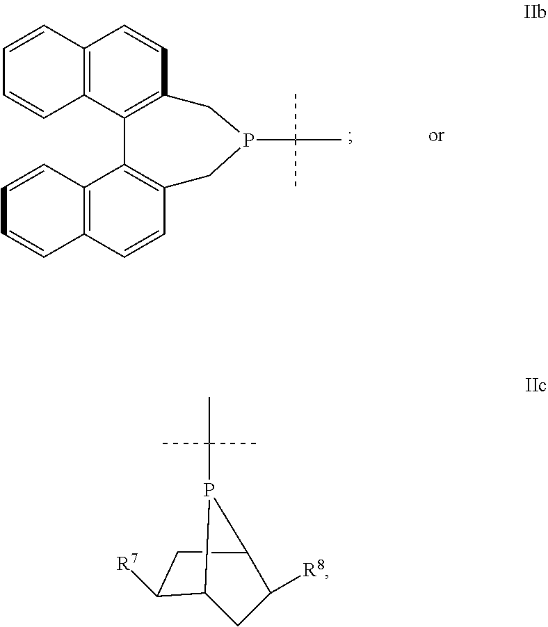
C12=C(C=CC3=C1C1=C(C=CC4=C1C=CC=C4)CP(C(C)(C)C)C3)C=CC=C2.C12C([R8])CC(C([R7])C1)P2C(C)(C)C
